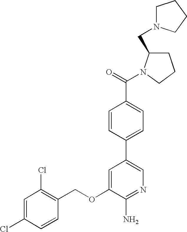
C1=C(Cl)C=CC(COC2=CC(C3=CC=C(C(=O)N4C(CN5CCCC5)CCC4)C=C3)=CN=C2N)=C1Cl
